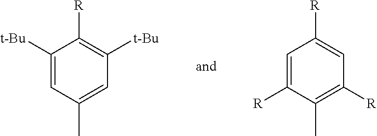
C1([t-Bu])=CC(C)=CC([t-Bu])=C1[R].C1=C([R])C(C)=C([R])C=C1[R]
